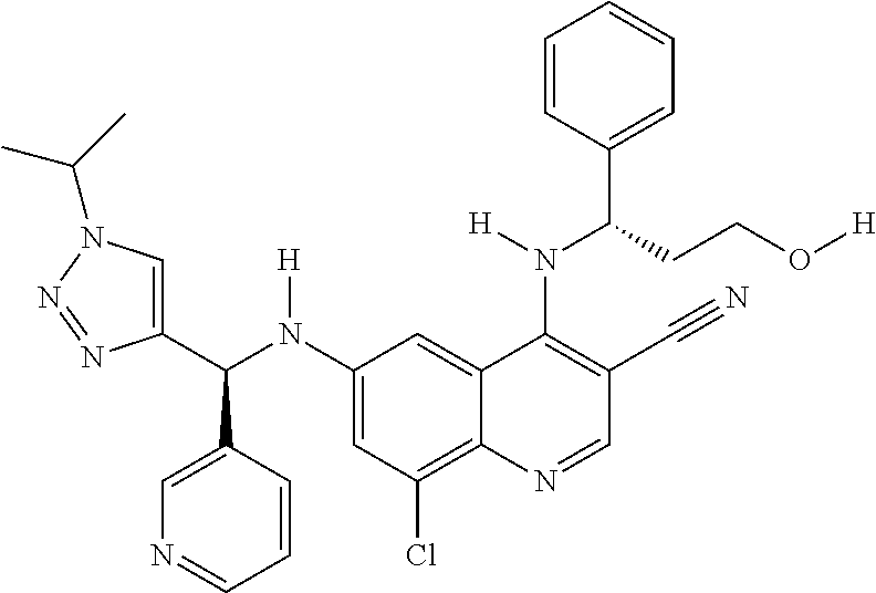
C1(N(C(C2=CN(C(C)C)N=N2)C2=CN=CC=C2)[H])=CC(Cl)=C2C(=C1)C(N(C(C1=CC=CC=C1)CCO[H])[H])=C(C#N)C=N2
